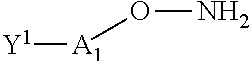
[Y1][A1]ON
